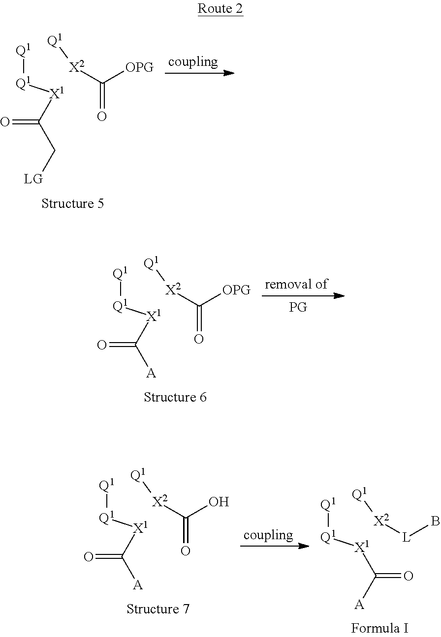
[Q1][Q1][X1]C(=O)C[LG].[X2]([Q1])C([OPG])=O.[Q1][Q1][X1]C(=O)[A].[X2]([Q1])C([OPG])=O.[Q1][Q1][X1]C(=O)[A].[X2]([Q1])C(O)=O.[Q1][Q1][X1]C(=O)[A].[X2]([Q1])[L]B
